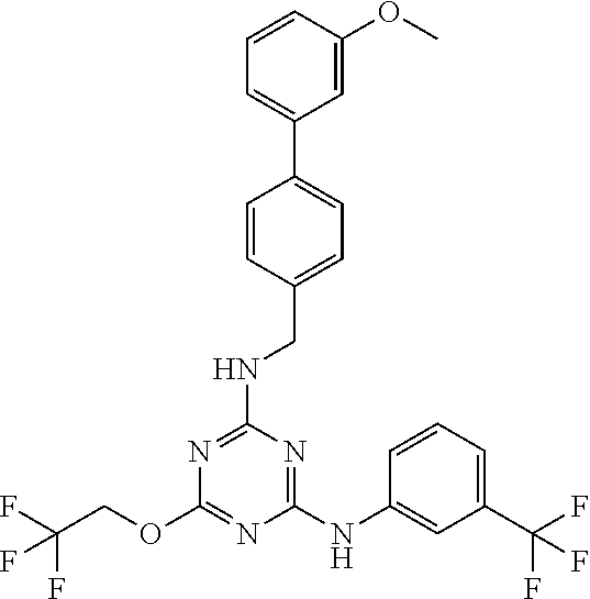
C1(NC2=CC(C(F)(F)F)=CC=C2)=NC(NCC2=CC=C(C3=CC=CC(OC)=C3)C=C2)=NC(OCC(F)(F)F)=N1
